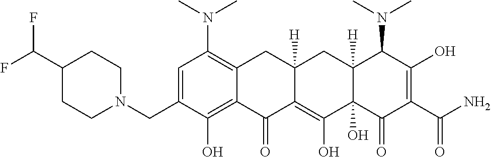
C1=C(CN2CCC(C(F)F)CC2)C(O)=C2C(=C1N(C)C)CC1([H])C(=C(O)C3(O)C([H])(C1)C(N(C)C)C(O)=C(C(=O)N)C3=O)C2=O
